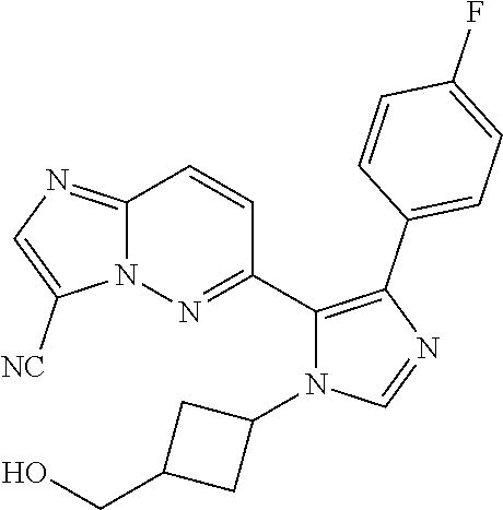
C12=NC=C([NC])N1N=C(C1=C(C3=CC=C(F)C=C3)N=CN1C1CC(CO)C1)C=C2
